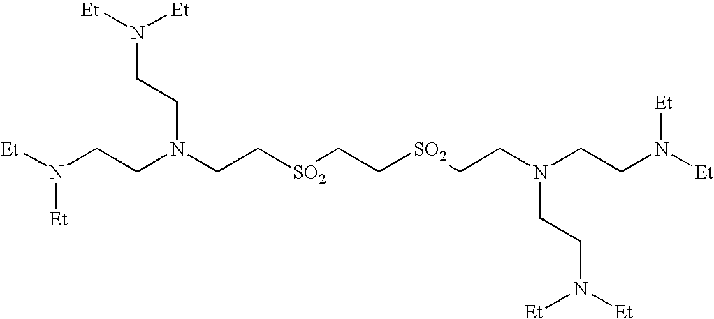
N(CC[SO2]CC[SO2]CCN(CCN([Et])[Et])CCN([Et])[Et])(CCN([Et])[Et])CCN([Et])[Et]
